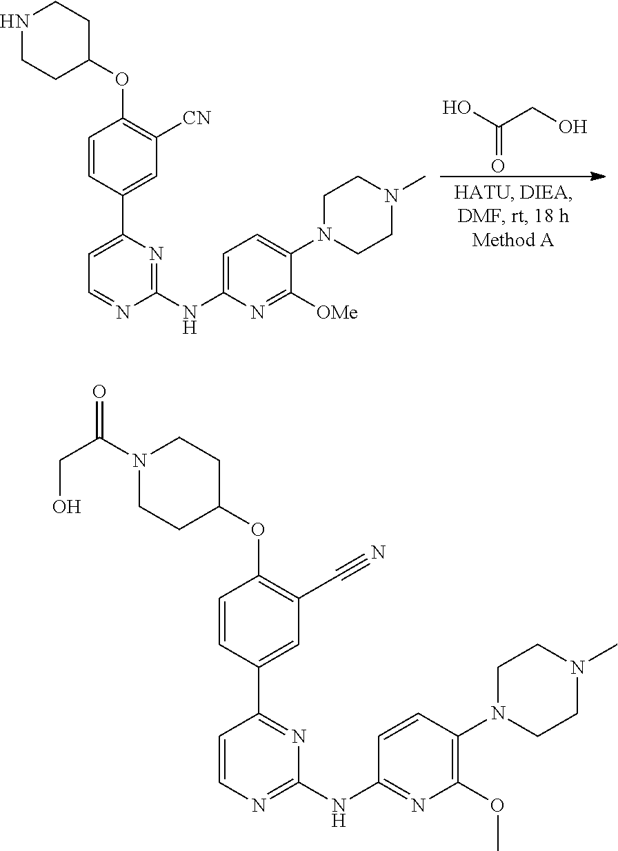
OC(CO)=O.C1=C(C2=CC([CN])=C(OC3CCNCC3)C=C2)N=C(NC2=CC=C(N3CCN(C)CC3)C([OMe])=N2)N=C1.C1=CN=C(NC2=NC(OC)=C(N3CCN(C)CC3)C=C2)N=C1C1=CC(C#N)=C(OC2CCN(C(=O)CO)CC2)C=C1
